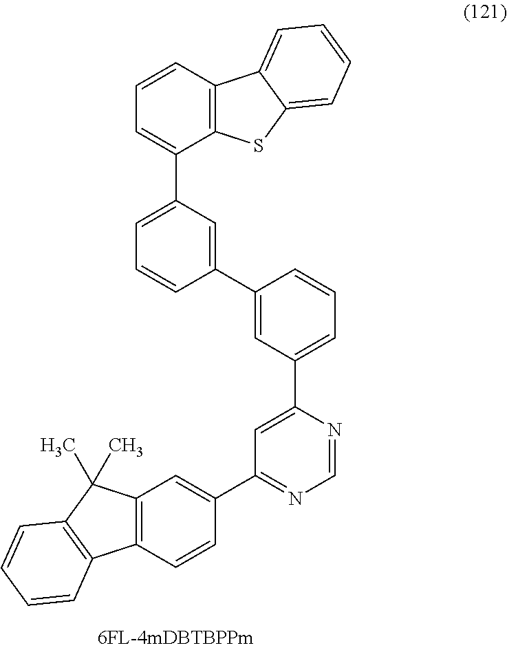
C12=C(C=CC=C1C1=CC=CC(C3=CC(C4=CC(C5=CC6=C(C=C5)C5=C(C6(C)C)C=CC=C5)=NC=N4)=CC=C3)=C1)C1=CC=CC=C1S2
